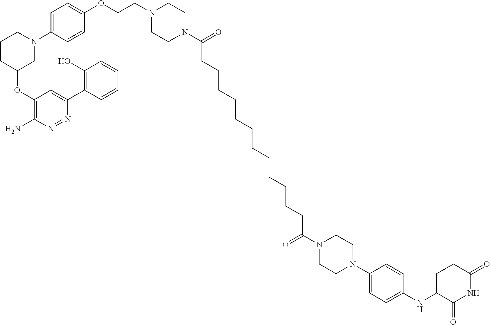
C1(O)=C(C2=CC(OC3CN(C4=CC=C(OCCN5CCN(C(=O)CCCCCCCCCCCCC(N6CCN(C7=CC=C(NC8C(=O)NC(=O)CC8)C=C7)CC6)=O)CC5)C=C4)CCC3)=C(N)N=N2)C=CC=C1
